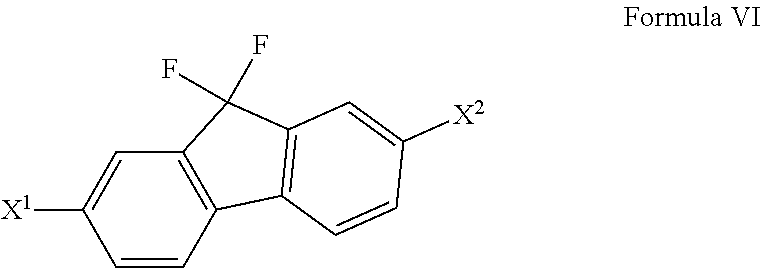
C1=CC2=C(C=C1[X1])C(F)(F)C1=C2C=CC([X2])=C1
